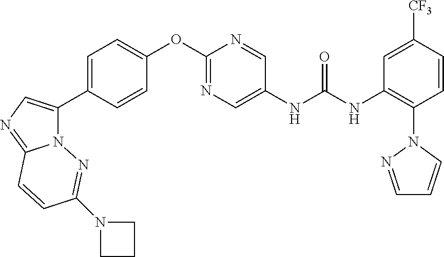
C1=C(C2=CN=C3N2N=C(N2CCC2)C=C3)C=CC(OC2=NC=C(NC(=O)NC3=C(N4N=CC=C4)C=CC([CF3])=C3)C=N2)=C1
